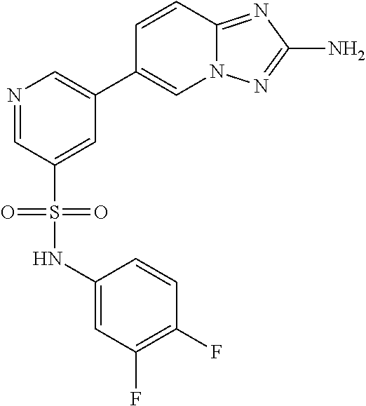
N1=CC(S(NC2=CC(F)=C(F)C=C2)(=O)=O)=CC(C2=CN3C(=NC(N)=N3)C=C2)=C1
